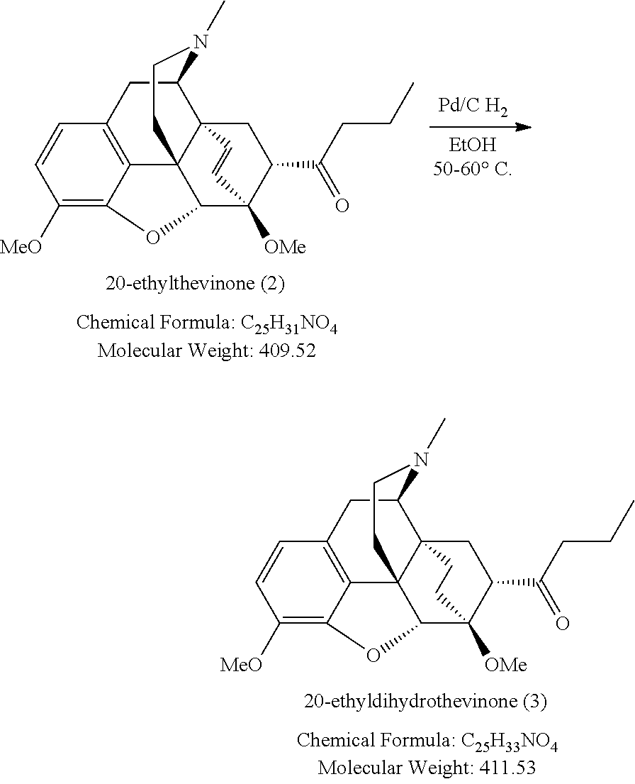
C1([MeO])=C2C3=C(C=C1)CC1C45C3(C(C([OMe])(C(C(CCC)=O)C4)C=C5)O2)CCN1C.C1([MeO])=C2C3=C(C=C1)CC1C45C3(C(C([OMe])(C(C(CCC)=O)C4)CC5)O2)CCN1C
